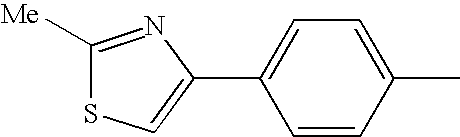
C1=CC(C)=CC=C1C1=CSC([Me])=N1
